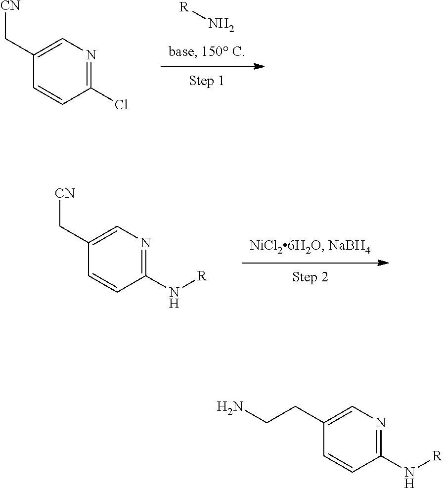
C1(Cl)=NC=C(C[CN])C=C1.[R]N.C1(N[R])=NC=C(C[CN])C=C1.NCCC1=CN=C(N[R])C=C1
